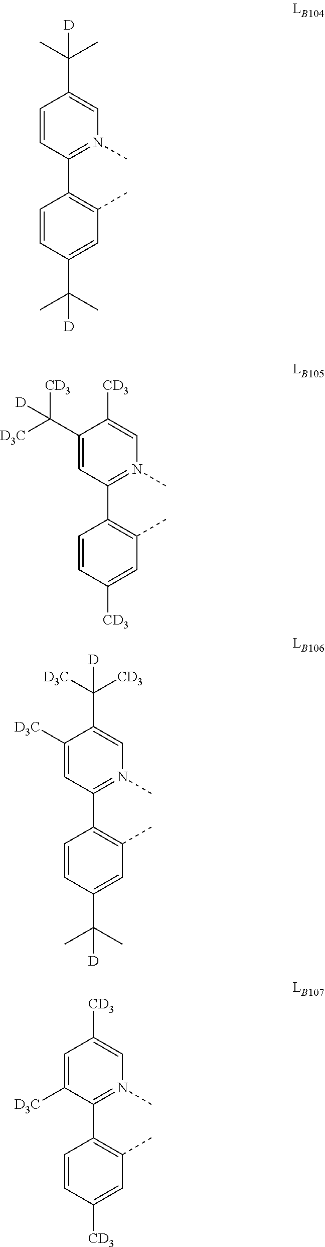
C1=CC(C(C)(C)[D])=CC(C)=C1C1=N(C)C=C(C(C)(C)[D])C=C1.C1=CC([CD3])=CC(C)=C1C1=N(C)C=C([CD3])C(C([CD3])([D3C])[D])=C1.C1=CC(C(C)(C)[D])=CC(C)=C1C1=N(C)C=C(C([D3C])([CD3])[D])C([D3C])=C1.C1=CC([CD3])=CC(C)=C1C1=N(C)C=C([CD3])C=C1[D3C]
